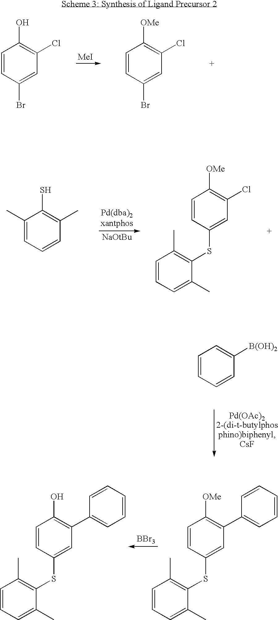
C1=CC(Br)=CC(Cl)=C1O.[MeI].C1=CC(Br)=CC(Cl)=C1[OMe].C1(C)=CC=CC(C)=C1S.[Pd(dba)2xantphos].C1=CC(SC2=C(C)C=CC=C2C)=CC(Cl)=C1[OMe].C1=CC=CC([B(OH)2])=C1.C1=CC(SC2=C(C)C=CC=C2C)=CC(C2=CC=CC=C2)=C1[OMe].C1=CC(SC2=C(C)C=CC=C2C)=CC(C2=CC=CC=C2)=C1O.[BBr3]
